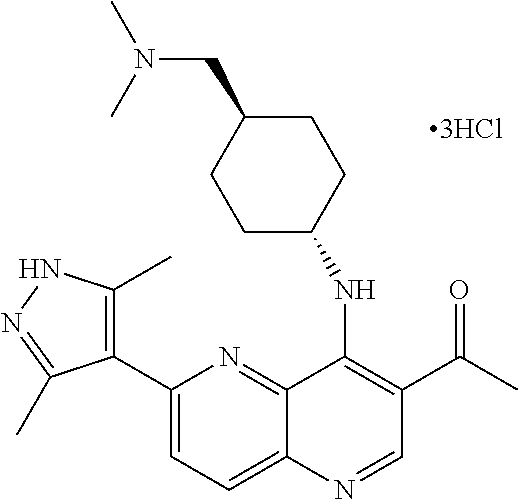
C12=NC(C3=C(C)NN=C3C)=CC=C1N=CC(C(C)=O)=C2NC1CCC(CN(C)C)CC1
